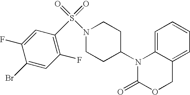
C1=C2C(=CC=C1)COC(=O)N2C1CCN(S(=O)(=O)C2=C(F)C=C(Br)C(F)=C2)CC1
